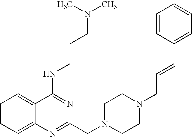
C1=CC=C2C(=C1)C(NCCCN(C)C)=NC(CN1CCN(CC=CC3=CC=CC=C3)CC1)=N2
